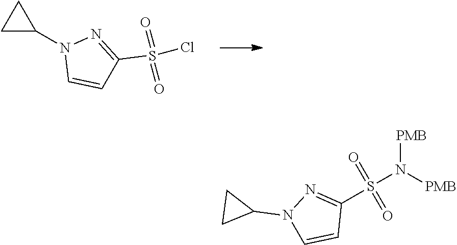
C1C(N2C=CC(S(=O)(=O)Cl)=N2)C1.N([PMB])([PMB])S(=O)(=O)C1=NN(C2CC2)C=C1
